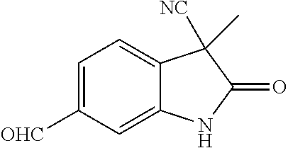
C1([OHC])=CC=C2C(=C1)NC(=O)C2(C)[NC]
